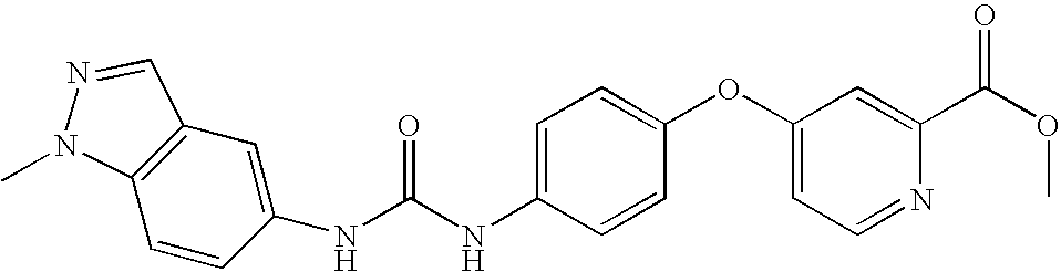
C1=CC(NC(NC2=CC=C(OC3=CC=NC(C(OC)=O)=C3)C=C2)=O)=CC2=C1N(C)N=C2
